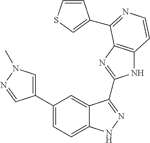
C1(C2=CN(C)N=C2)=CC=C2C(=C1)C(C1=NC3=C(N1)C=CN=C3C1=CSC=C1)=NN2
